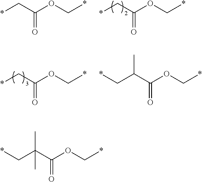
C(C(C(OC*)=O)(C)C)*.*CC(OC*)=O.*CC(OC*)=O.*CC(OC*)=O.C(C(C(OC*)=O)C)*
